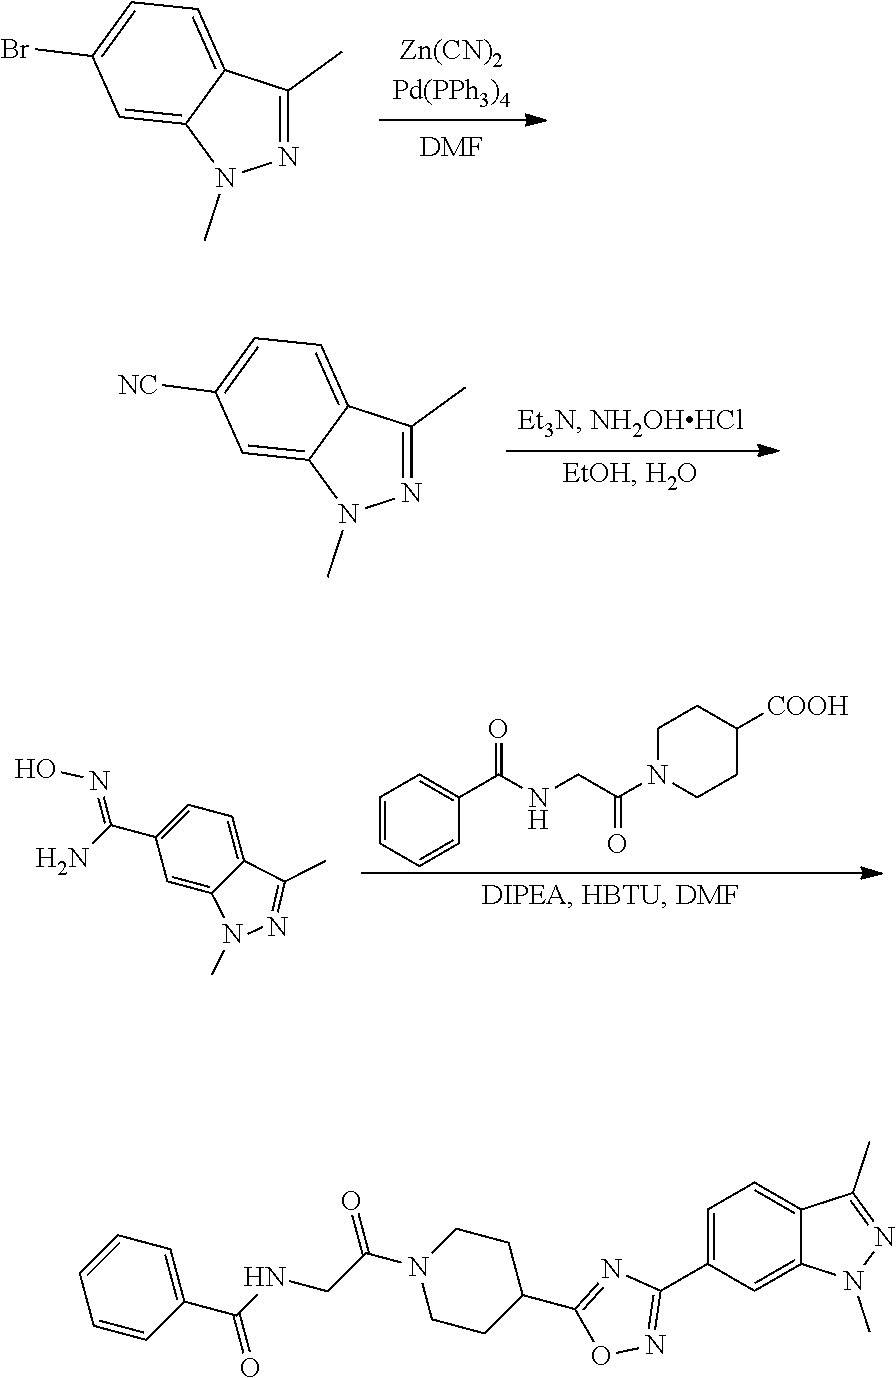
[DMF].N1=C(C)C2=CC=C(Br)C=C2N1C.N1=C(C)C2=CC=C([NC])C=C2N1C.C1=CC=CC(C(=O)NCC(N2CCC([COOH])CC2)=O)=C1.C12=CC=C(C(N)=NO)C=C1N(C)N=C2C.C1=C(C2=NOC(C3CCN(C(CNC(C4=CC=CC=C4)=O)=O)CC3)=N2)C=C2C(=C1)C(C)=NN2C
